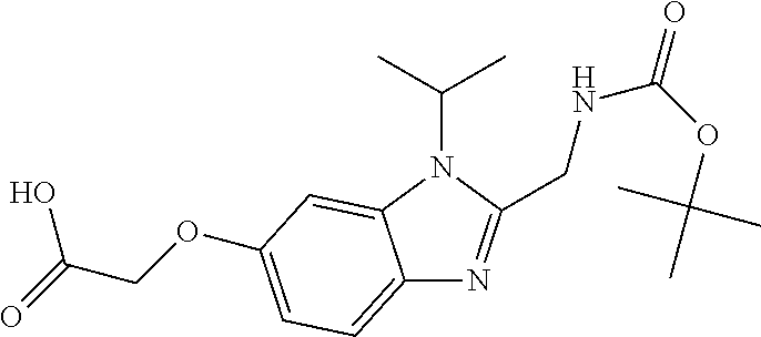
C12=CC=C(OCC(=O)O)C=C1N(C(C)C)C(CNC(=O)OC(C)(C)C)=N2
